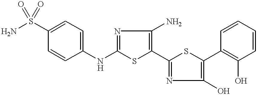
C1(NC2=CC=C(S(=O)(=O)N)C=C2)=NC(N)=C(C2=NC(O)=C(C3=C(O)C=CC=C3)S2)S1
